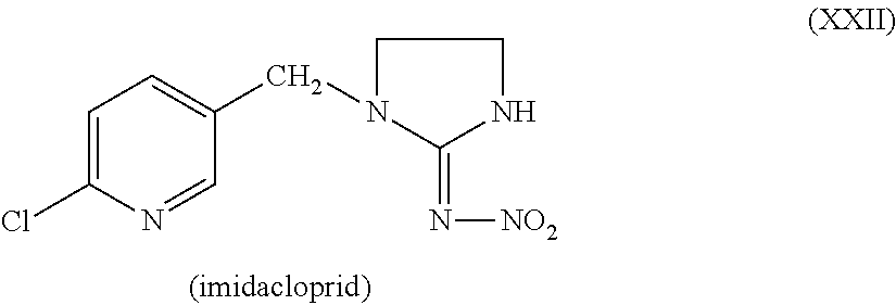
C1N(CC2=CC=C(Cl)N=C2)C(=N[NO2])NC1
